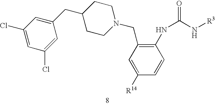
C1(CC2=CC(Cl)=CC(Cl)=C2)CCN(CC2=C(NC(N[R3])=O)C=CC([R14])=C2)CC1
